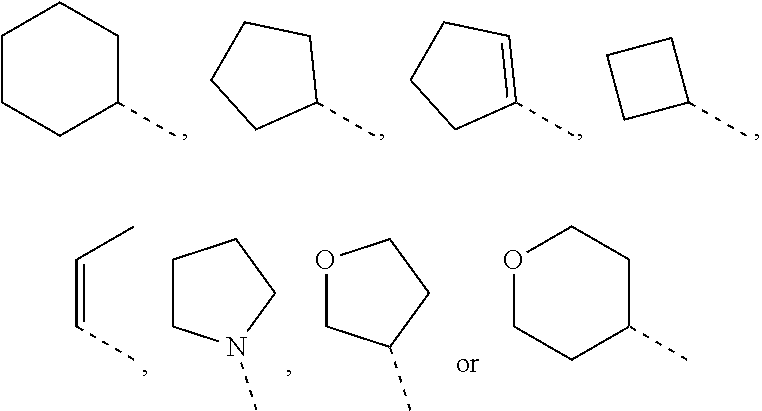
C1CCC(C)CC1.C1(C)CCCC1.C1(C)=CCCC1.C1(C)CCC1.C1CN(C)CC1.O1CC(C)CC1.O1CCC(C)CC1.C(=CC)C
